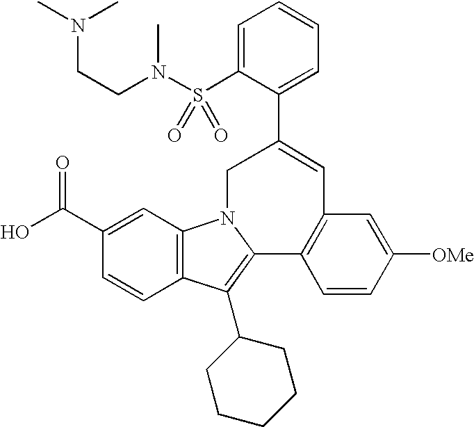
C1(C(O)=O)=CC2=C(C=C1)C(C1CCCCC1)=C1N2CC(C2=CC=CC=C2S(N(CCN(C)C)C)(=O)=O)=CC2=C1C=CC([OMe])=C2
